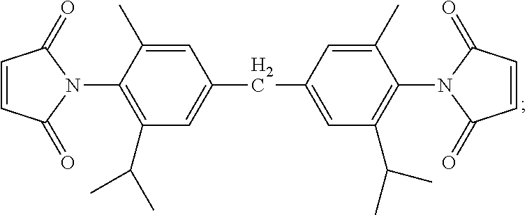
C1(=O)C=CC(=O)N1C1=C(C(C)C)C=C(CC2=CC(C(C)C)=C(N3C(=O)C=CC3=O)C(C)=C2)C=C1C
